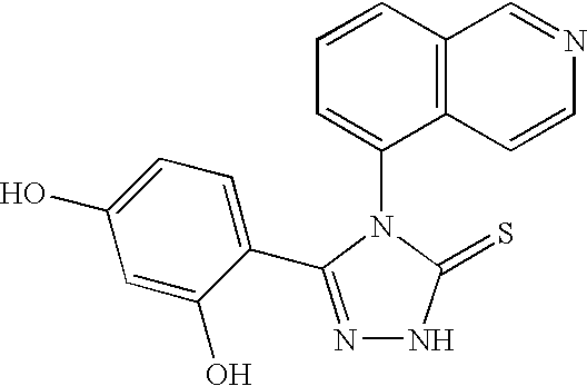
C1=CC2=C(C(N3C(=S)NN=C3C3=CC=C(O)C=C3O)=C1)C=CN=C2
